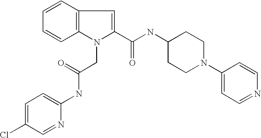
C1=CC=CC2=C1C=C(C(NC1CCN(C3=CC=NC=C3)CC1)=O)N2CC(=O)NC1=CC=C(Cl)C=N1
